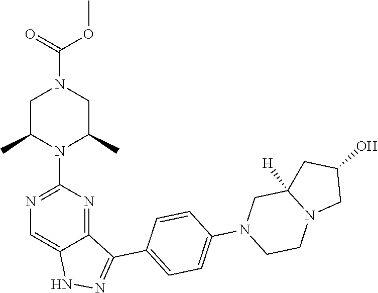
C1CN(C2=CC=C(C3=NNC4=CN=C(N5C(C)CN(C(=O)OC)CC5C)N=C43)C=C2)CC2([H])CC(O)CN12
